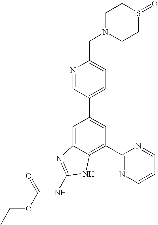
N1=CC(C2=CC(C3=NC=CC=N3)=C3C(=C2)N=C(NC(OCC)=O)N3)=CC=C1CN1CCS(=O)CC1
